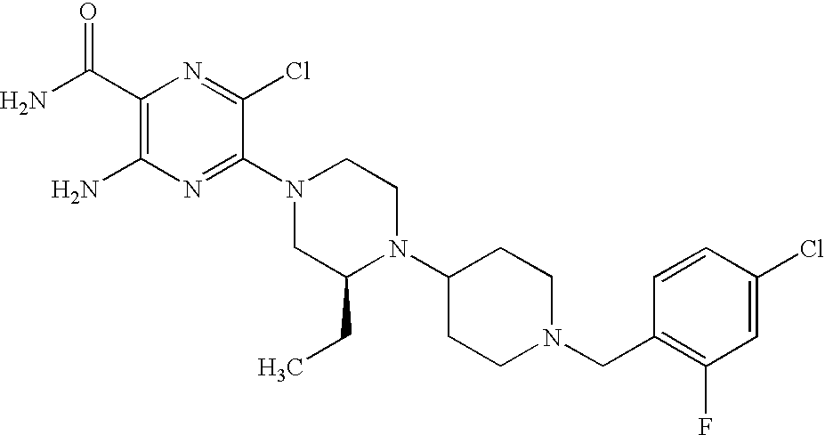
C1(C(N)=O)=C(N)N=C(N2CC(CC)N(C3CCN(CC4=C(F)C=C(Cl)C=C4)CC3)CC2)C(Cl)=N1
